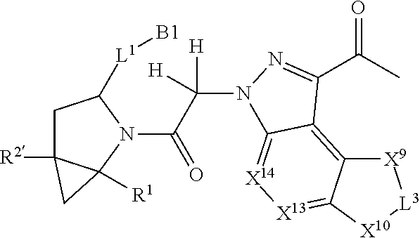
C1C2([R2])C([R1])(N(C(C([H])([H])N3C4=[X14][X13]=C5C(=C4C(C(C)=O)=N3)[X9][L3][X10]5)=O)C1[L1][B1])C2
